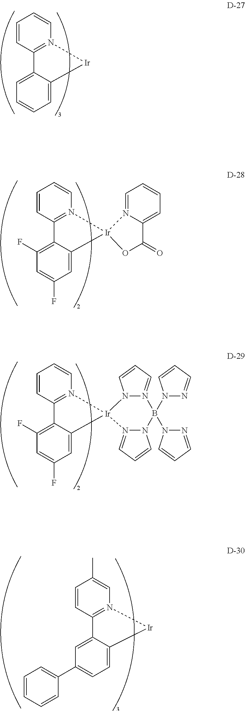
C1=CC2=N(C=C1)[Ir]C1=CC=CC=C21.C1=CC2=N(C=C1)[Ir]1(C3=CC(F)=CC(F)=C23)N2=CC=CC=C2C(=O)O1.C1=CC2=N(C=C1)[Ir]1(C3=CC(F)=CC(F)=C23)N2N(=CC=C2)B(N2N=CC=C2)(N2N=CC=C2)N2N1=CC=C2.C1=CC2=N(C=C1C)[Ir]C1=CC=C(C3=CC=CC=C3)C=C21
